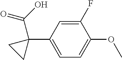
C1=C(C2(C(O)=O)CC2)C=C(F)C(OC)=C1
